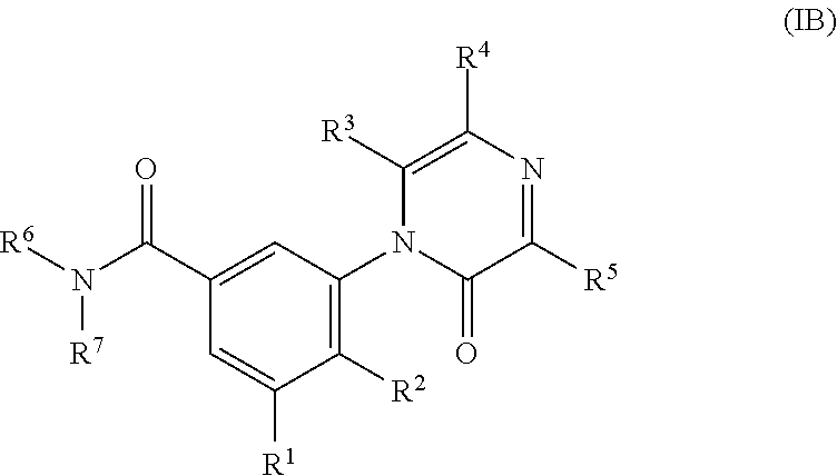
C1(C(N([R6])[R7])=O)=CC(N2C(=O)C([R5])=NC([R4])=C2[R3])=C([R2])C([R1])=C1
